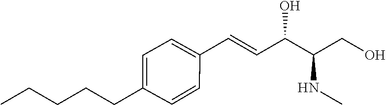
C(CCC)CC1=CC=C(C=CC(C(CO)NC)O)C=C1
